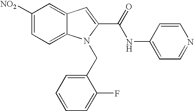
C1([NO2])=CC=C2C(=C1)C=C(C(=O)NC1=CC=NC=C1)N2CC1=CC=CC=C1F
